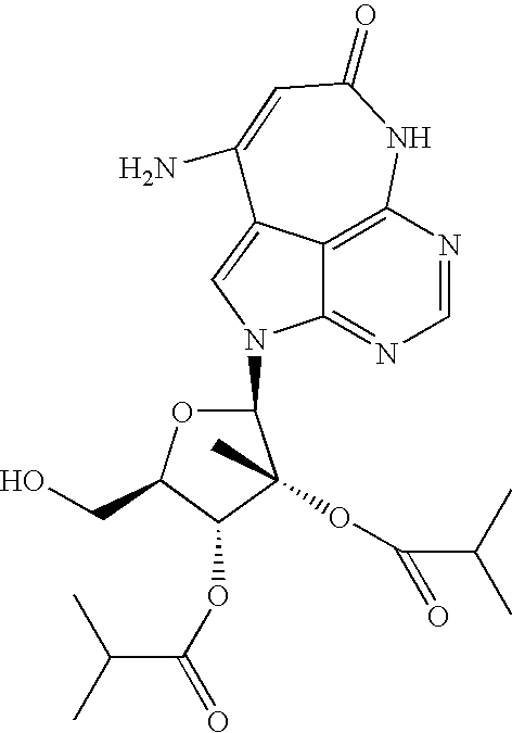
C12=C3N=CN=C1N(C1OC(CO)C(OC(C(C)C)=O)C1(OC(C(C)C)=O)C)C=C2C(N)=CC(=O)N3
